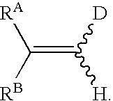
C(=C([D])[H])([RB])[RA]
